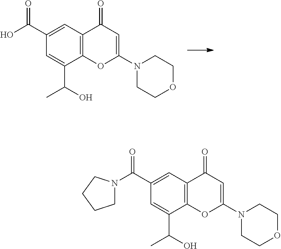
OC(C1=CC2=C(C(C(O)C)=C1)OC(N1CCOCC1)=CC2=O)=O.N1(C(C2=CC3=C(C(C(C)O)=C2)OC(N2CCOCC2)=CC3=O)=O)CCCC1
